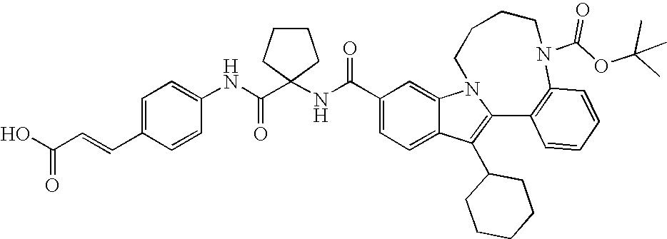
C1(C(NC2(C(NC3=CC=C(C=CC(O)=O)C=C3)=O)CCCC2)=O)=CC=C2C(=C1)N1C(=C2C2CCCCC2)C2=C(C=CC=C2)N(C(OC(C)(C)C)=O)CCCC1
